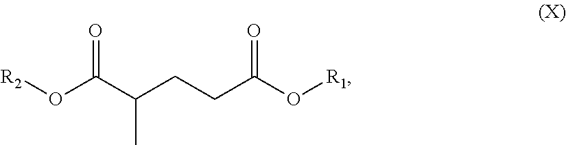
O(C(C(CCC(O[R1])=O)C)=O)[R2]
